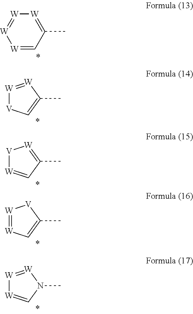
[W]1=CC(C)=[W][W]=[W]1.C1(C)=C[V][W]=[W]1.C1(C)=[W][V][W]=C1.C1(C)=C[W]=[W][V]1.N1(C)[W]=[W][W]=C1
